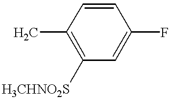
C1=C(F)C=CC(C)=C1[H3CHNO2S]
